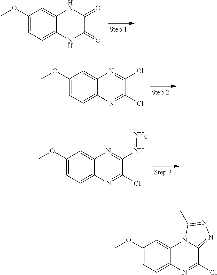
C1(OC)=CC=C2C(=C1)NC(=O)C(=O)N2.C1(OC)=CC=C2C(=C1)N=C(Cl)C(Cl)=N2.C1(OC)=CC=C2C(=C1)N=C(NN)C(Cl)=N2.C1(OC)=CC=C2C(=C1)N1C(=NN=C1C)C(Cl)=N2
